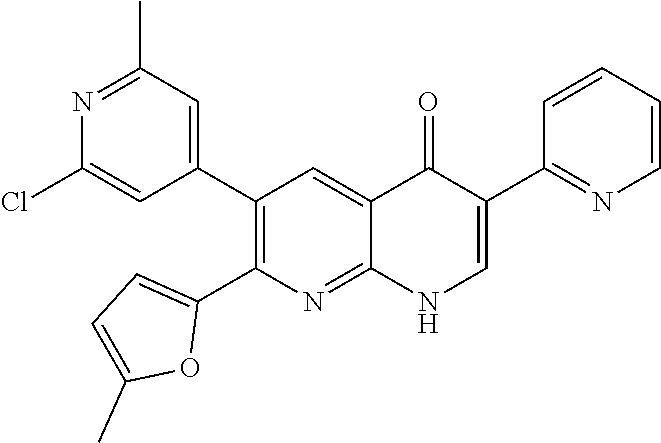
N1=C(C)C=C(C2=C(C3=CC=C(C)O3)N=C3C(=C2)C(=O)C(C2=NC=CC=C2)=CN3)C=C1Cl
